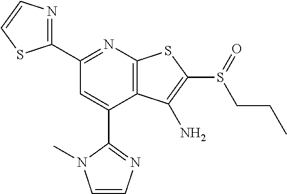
C1(C2=NC3=C(C(C4=NC=CN4C)=C2)C(N)=C(S(=O)CCC)S3)=NC=CS1
